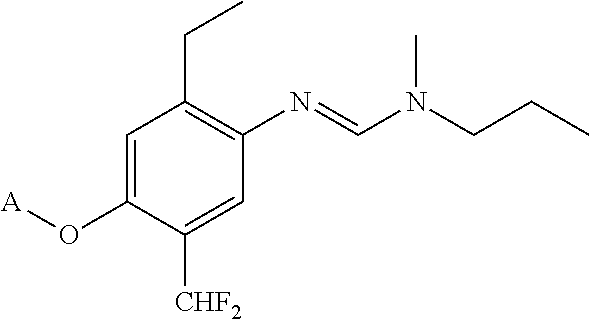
C1=C(O[A])C([CHF2])=CC(N=CN(CCC)C)=C1CC
